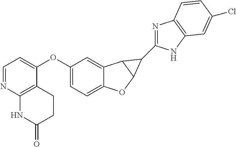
C12=CC=C(OC3=CC=NC4=C3CCC(=O)N4)C=C1C1C(O2)C1C1=NC2=C(N1)C=C(Cl)C=C2
